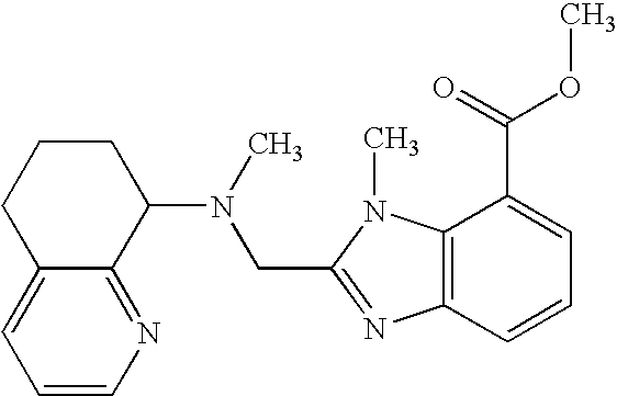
C1=CN=C2C(=C1)CCCC2N(C)CC1=NC2=C(N1C)C(C(=O)OC)=CC=C2
